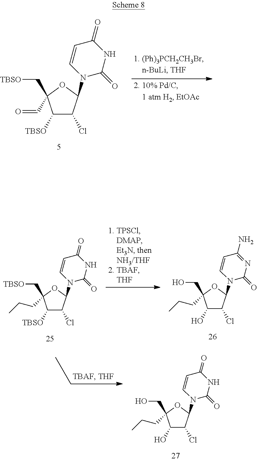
C1([TBSO])C(Cl)C(N2C(=O)NC(=O)C=C2)OC1(C[TBSO])C=O.C1(O)C(Cl)C(N2C(=O)N=C(N)C=C2)OC1(CO)CCC.C1([TBSO])C(Cl)C(N2C(=O)NC(=O)C=C2)OC1(C[TBSO])CCC.C1(O)C(Cl)C(N2C(=O)NC(=O)C=C2)OC1(CO)CCC
